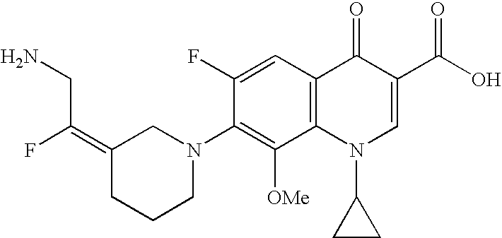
C(C(F)=C1CCCN(C2=C([OMe])C3=C(C=C2F)C(=O)C(C(O)=O)=CN3C2CC2)C1)N
